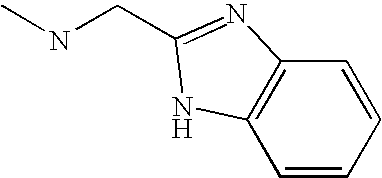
C1=CC=CC2=C1NC(CNC)=N2
